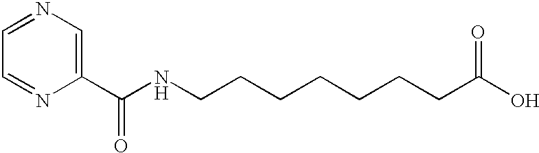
N1=CC=NC(C(NCCCCCCCC(O)=O)=O)=C1
